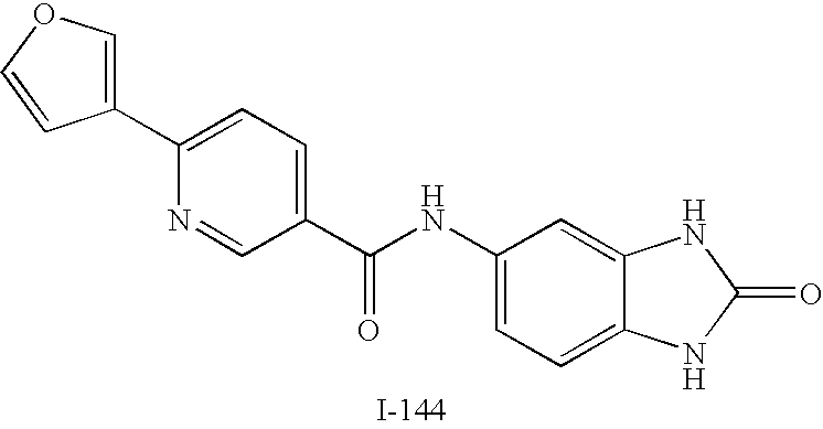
C1(C2=COC=C2)=CC=C(C(NC2=CC=C3C(=C2)NC(=O)N3)=O)C=N1
